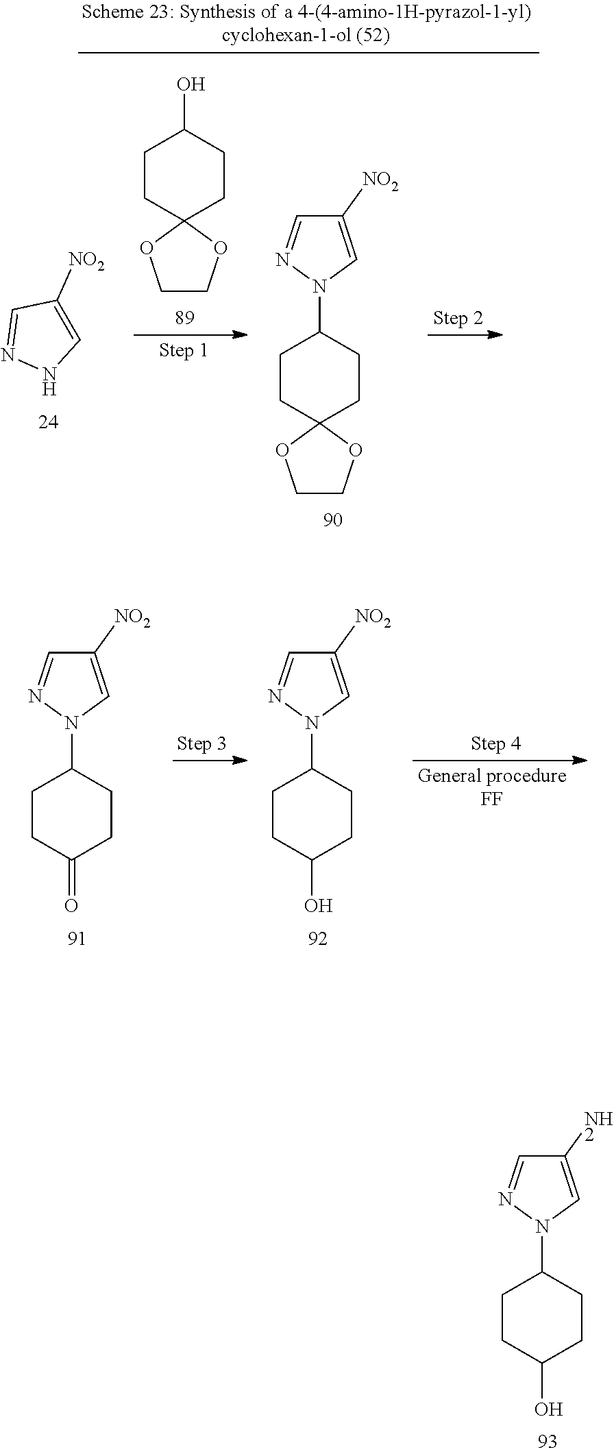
C1CC(O)CCC1N1C=C(N)C=N1.C1CC(=O)CCC1N1C=C([NO2])C=N1.C1CC(O)CCC1N1C=C([NO2])C=N1.C1=C([NO2])C=NN1.C1CC2(CCC1O)OCCO2.C1CC2(CCC1N1C=C([NO2])C=N1)OCCO2
